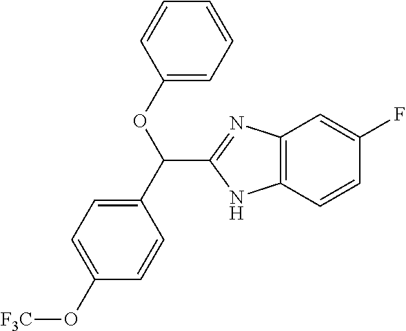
C1(C(OC2=CC=CC=C2)C2=NC3=C(N2)C=CC(F)=C3)=CC=C(O[F3C])C=C1
